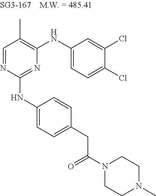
N1=C(NC2=CC=C(CC(N3CCN(C)CC3)=O)C=C2)N=CC(C)=C1NC1=CC=C(Cl)C(Cl)=C1
